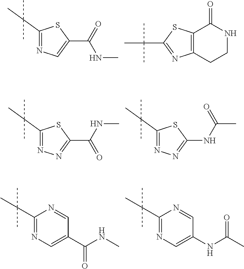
C1(C(C)(C)C)=NC=C(C(=O)NC)S1.C12=C(CCNC1=O)N=C(C(C)(C)C)S2.C1(C(C)(C)C)=NN=C(C(NC)=O)S1.C1(C(C)(C)C)=NN=C(NC(C)=O)S1.C1(C(C)(C)C)=NC=C(C(NC)=O)C=N1.C1(C(C)(C)C)=NC=C(NC(C)=O)C=N1
